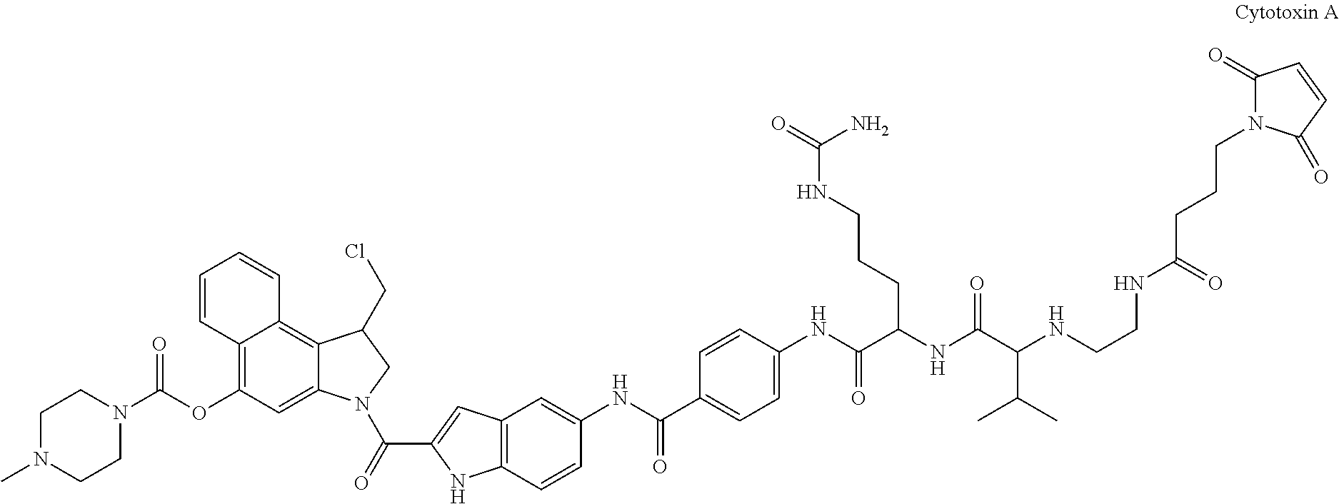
C1N(C)CCN(C(OC2=C3C(=C4C(=C2)N(C(=O)C2=CC5=C(N2)C=CC(NC(C2=CC=C(NC(C(NC(C(NCCNC(CCCN6C(=O)C=CC6=O)=O)C(C)C)=O)CCCNC(=O)N)=O)C=C2)=O)=C5)CC4CCl)C=CC=C3)=O)C1
